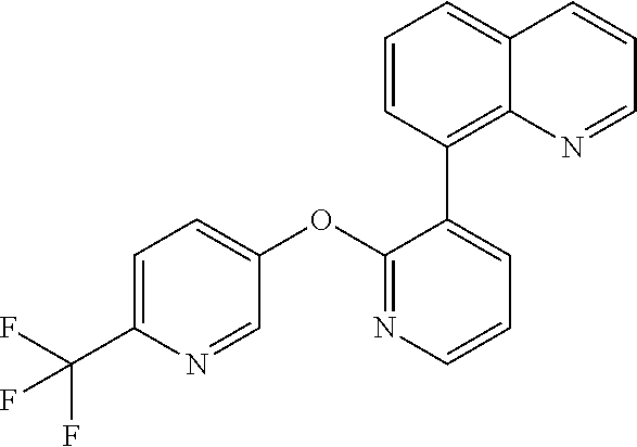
C1=C(C(F)(F)F)N=CC(OC2=NC=CC=C2C2=C3C(=CC=C2)C=CC=N3)=C1
